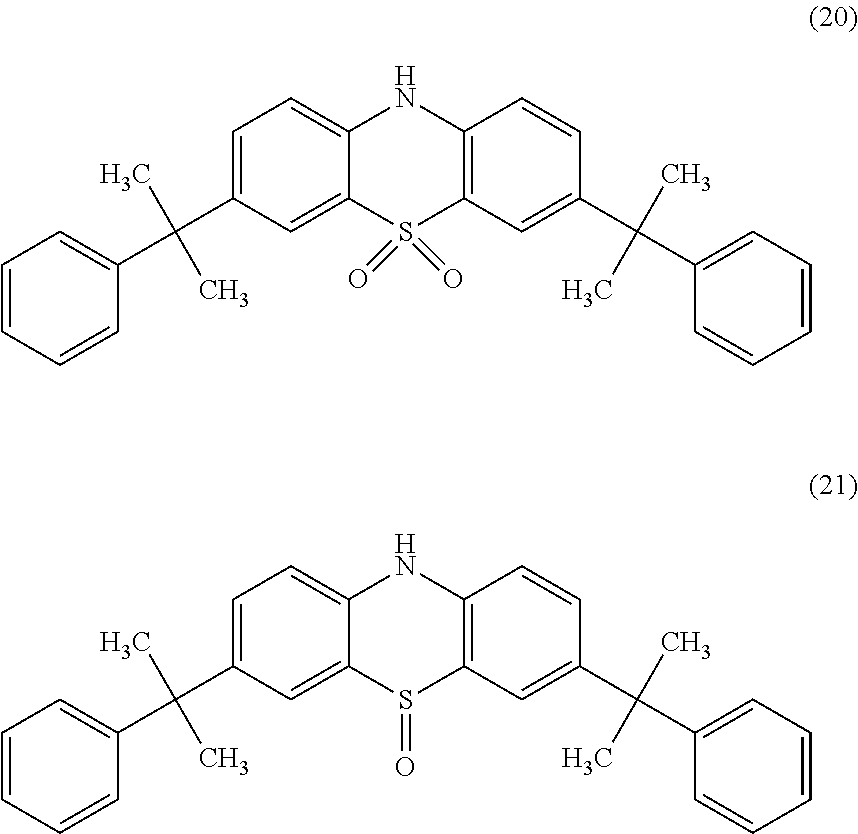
C1=C(C(C)(C)C2=CC=CC=C2)C=C2C(=C1)NC1=C(S2(=O)=O)C=C(C(C)(C)C2=CC=CC=C2)C=C1.C1=C(C(C)(C)C2=CC=CC=C2)C=C2C(=C1)NC1=C(S2=O)C=C(C(C)(C)C2=CC=CC=C2)C=C1
